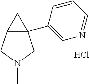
C12(C3=CN=CC=C3)C(CN(C)C1)C2.Cl
